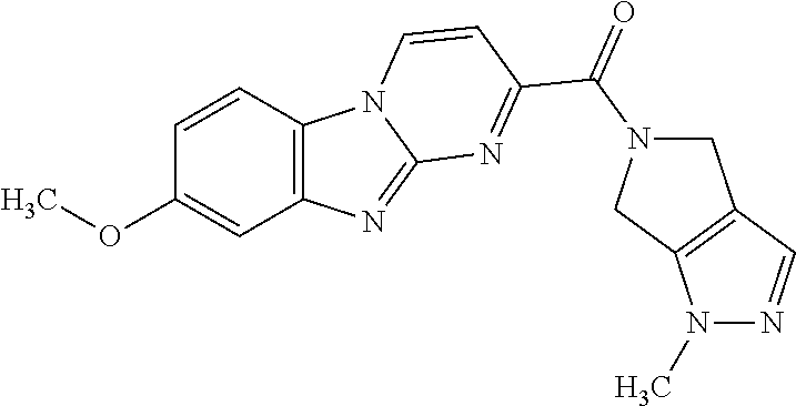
C1=CC2=C(C=C1OC)N=C1N2C=CC(C(=O)N2CC3=C(C2)N(C)N=C3)=N1
